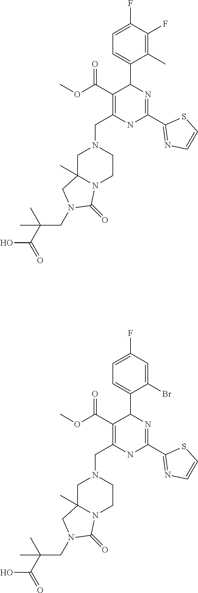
C1C2(C)N(CCN1CC1=C(C(OC)=O)C(C3=CC=C(F)C(F)=C3C)N=C(C3=NC=CS3)N1)C(=O)N(CC(C(=O)O)(C)C)C2.C1C2(C)N(CCN1CC1=C(C(OC)=O)C(C3=CC=C(F)C=C3Br)N=C(C3=NC=CS3)N1)C(=O)N(CC(C(=O)O)(C)C)C2
